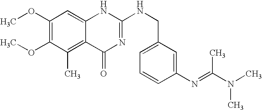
C1(OC)=C(OC)C(C)=C2C(=C1)NC(NCC1=CC=CC(N=C(N(C)C)C)=C1)=NC2=O
